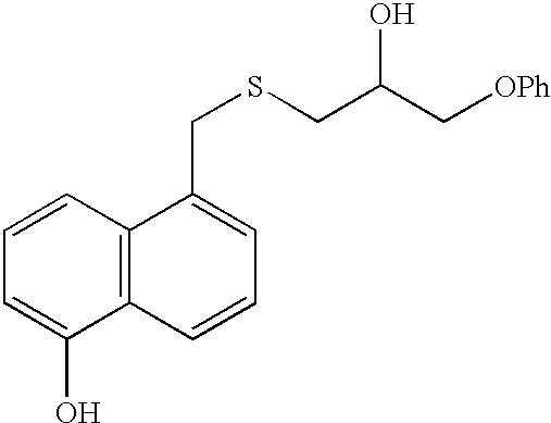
C1=C(O)C2=C(C=C1)C(CSCC(C[OPh])O)=CC=C2
